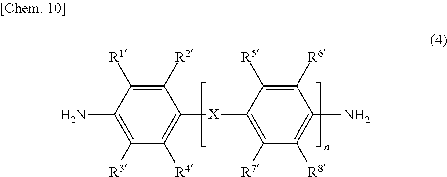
C1([R2])=C([R1])C(N)=C([R3])C([R4])=C1[X]C1=C([R7])C([R8])=C(N)C([R6])=C1[R5]
